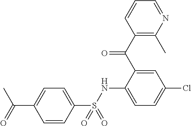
C1=CC(S(NC2=CC=C(Cl)C=C2C(C2=C(C)N=CC=C2)=O)(=O)=O)=CC=C1C(=O)C
